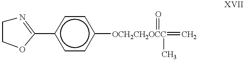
N1=C(c2ccc([OCH2CH2OCC](=O)(C)=C)cc2)OCC1
